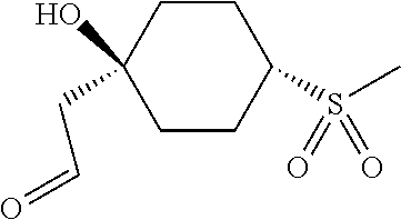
C1C(O)(CC=O)CCC(S(=O)(=O)C)C1
